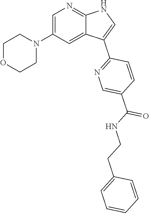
C1OCCN(C2=CN=C3C(=C2)C(C2=NC=C(C(NCCC4=CC=CC=C4)=O)C=C2)=CN3)C1
